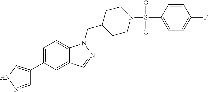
N1N=CC(C2=CC=C3C(=C2)C=NN3CC2CCN(S(C3=CC=C(F)C=C3)(=O)=O)CC2)=C1
